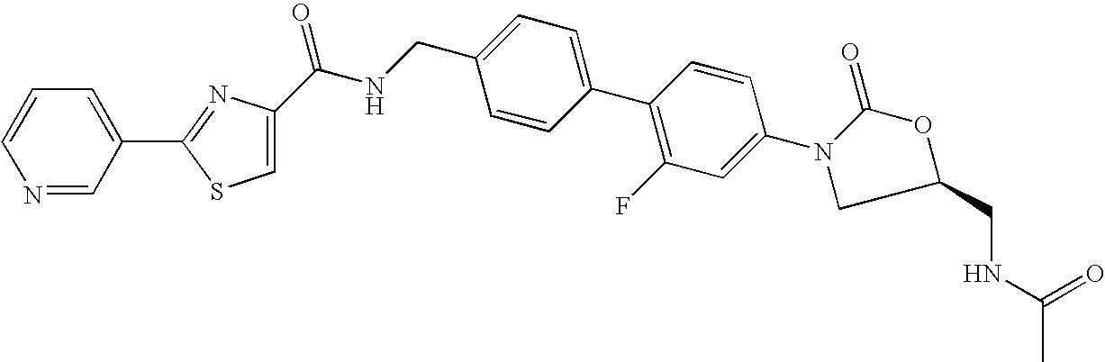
C1=C(C(NCC2=CC=C(C3=C(F)C=C(N4CC(CNC(C)=O)OC4=O)C=C3)C=C2)=O)N=C(C2=CC=CN=C2)S1
